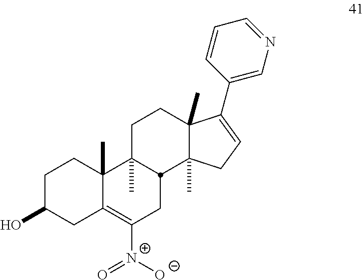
C1C(O)CC2=C([N+]([O-])=O)CC3C(C)(C2(C)C1)CCC1(C)C3(C)CC=C1C1=CN=CC=C1
